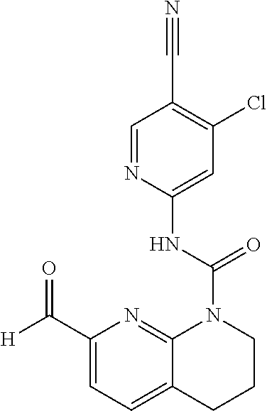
C1=C(NC(N2C3=NC(C([H])=O)=CC=C3CCC2)=O)N=CC(C#N)=C1Cl
